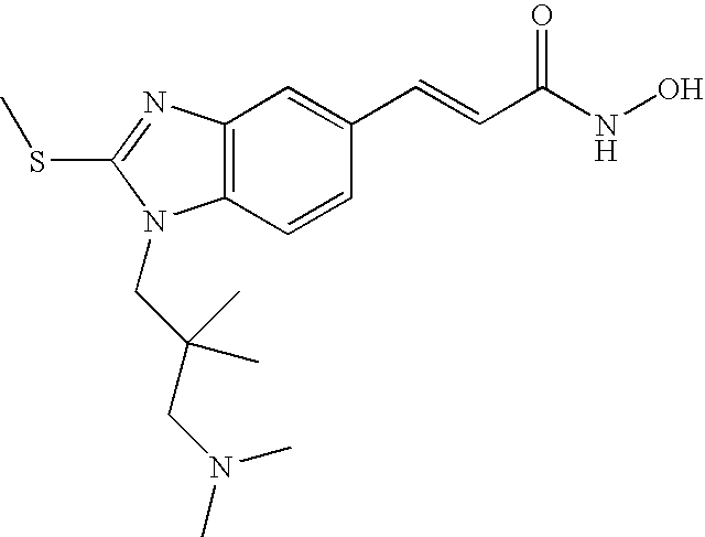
C12=C(C=CC(C=CC(=O)NO)=C1)N(CC(CN(C)C)(C)C)C(SC)=N2
